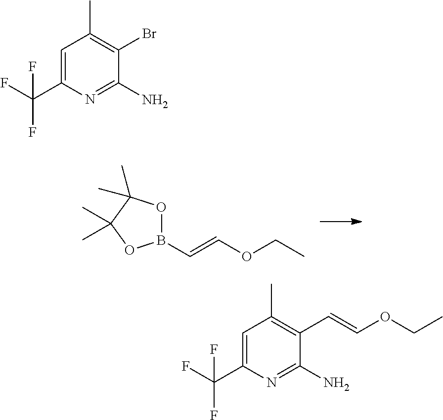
B1(C=COCC)OC(C)(C)C(C)(C)O1.C1=C(C(F)(F)F)N=C(N)C(Br)=C1C.C1=C(C(F)(F)F)N=C(N)C(C=COCC)=C1C
